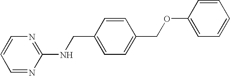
C1=CN=C(NCC2=CC=C(COC3=CC=CC=C3)C=C2)N=C1
